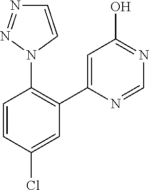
C1=CC(Cl)=CC(C2=CC(O)=NC=N2)=C1N1C=CN=N1
